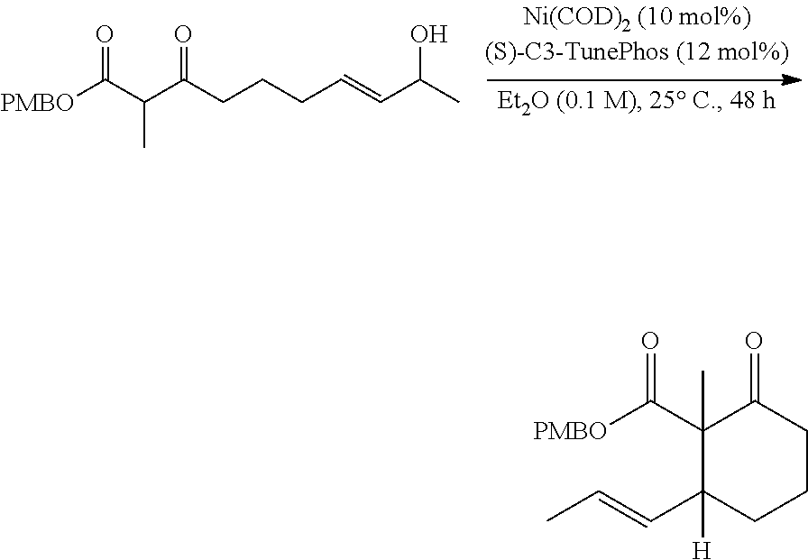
[PMBO]C(C(C(CCCC=CC(C)O)=O)C)=O.[PMBO]C(C1(C)C(C=CC)([H])CCCC1=O)=O
